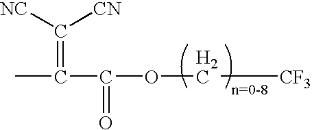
C(=C(C(OC[CF3])=O)C)([NC])[CN]
